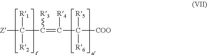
[Z]C([R1])([R2])C([R3])=C(C([COO])([R5])[R6])[R4]
